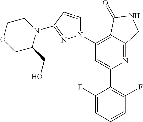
C1(C2=C(F)C=CC=C2F)=CC(N2C=CC(N3CCOCC3CO)=N2)=C2C(=N1)CNC2=O
